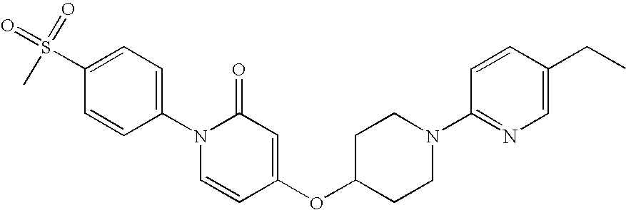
C1=C(S(C)(=O)=O)C=CC(N2C=CC(OC3CCN(C4=NC=C(CC)C=C4)CC3)=CC2=O)=C1
